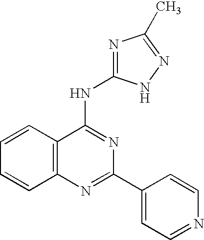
C12=C(N=C(C3=CC=NC=C3)N=C1NC1=NC(C)=NN1)C=CC=C2
